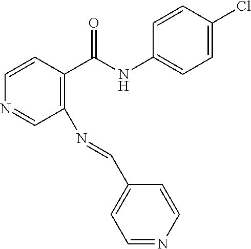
C1(N=CC2=CC=NC=C2)=C(C(NC2=CC=C(Cl)C=C2)=O)C=CN=C1
